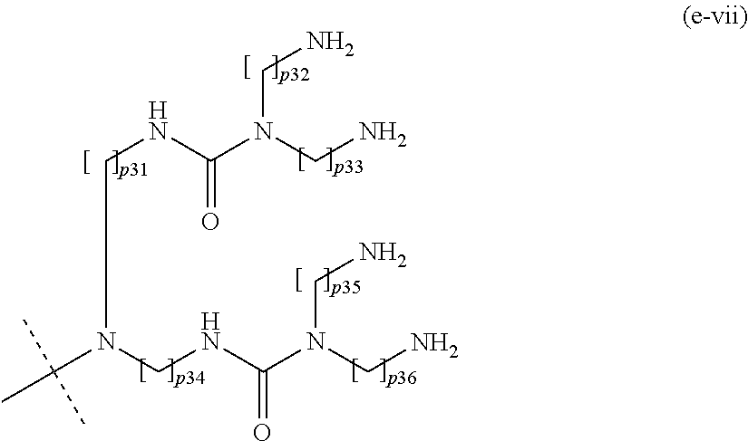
C(NC(N(CN)CN)=O)N(C(C)(C)C)CNC(N(CN)CN)=O
